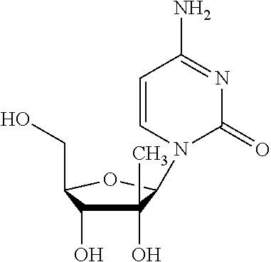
C1(O)(C)C(O)C(CO)OC1N1C(=O)N=C(N)C=C1
